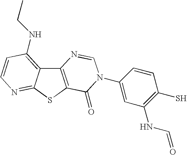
C12=C(SC3=NC=CC(NCC)=C13)C(=O)N(C1=CC(NC=O)=C(S)C=C1)C=N2
